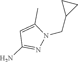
N1(CC2CC2)C(C)=CC(N)=N1
